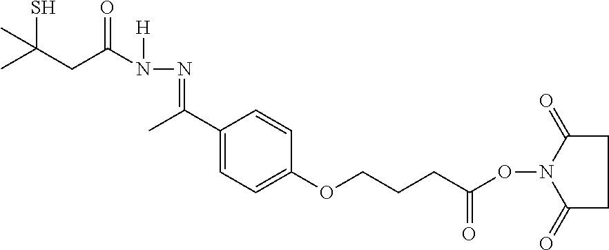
C1(C(C)=NN([H])C(=O)CC(S)(C)C)=CC=C(OCCCC(ON2C(=O)CCC2=O)=O)C=C1
